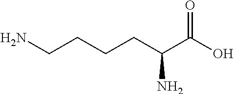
NCCCCC(C(O)=O)N
